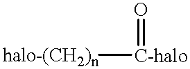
[C-halo]([halo-(CH2)n])=O
